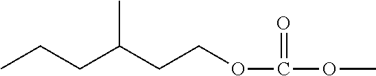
C(=O)(OC)OCCC(CCC)C
